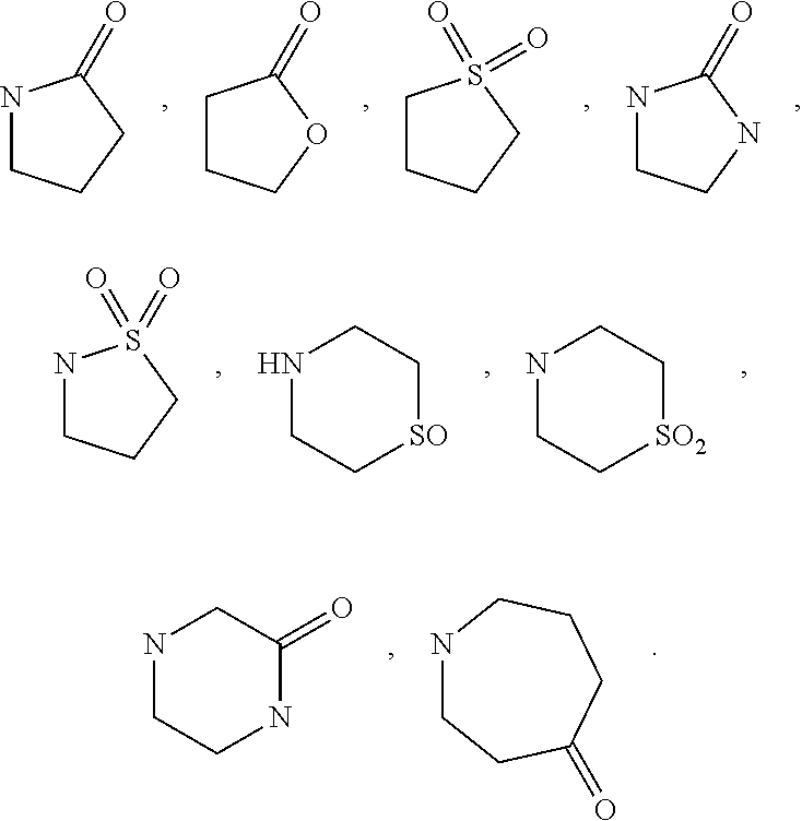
N1CCCC1=O.C1CCOC1=O.C1CCCS1(=O)=O.N1CCNC1=O.N1CCCS1(=O)=O.N1CC[SO]CC1.N1CC[SO2]CC1.N1CCC(=O)CCC1.N1CCNC(=O)C1
